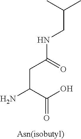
NC(CC(NCC(C)C)=O)C(O)=O
